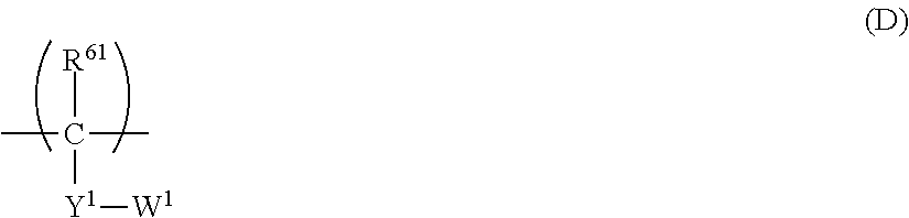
CC(C)([R61])[Y1][W1]
